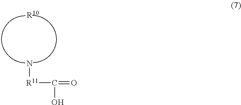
N[R11]C(=O)O.[R10]
